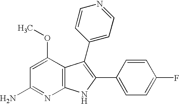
C1=C(OC)C2=C(N=C1N)NC(C1=CC=C(F)C=C1)=C2C1=CC=NC=C1
